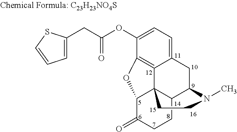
C1(OC(=O)CC2=CC=CS2)=CC=C2C3=C1OC1C34C(C(C2)N(C)CC4)CCC1=O
